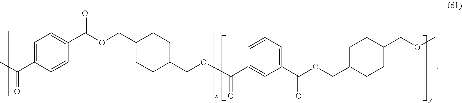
O=C(OCC1CCC(COC(C2=CC(C(OCC3CCC(COC)CC3)=O)=CC=C2)=O)CC1)C1=CC=C(C(C)=O)C=C1
